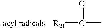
[R21]C(=O)C.[-acyl radicals]
